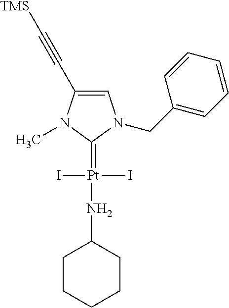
C1=C(C#C[TMS])N(C)C(=[Pt](NC2CCCCC2)(I)I)N1CC1=CC=CC=C1
